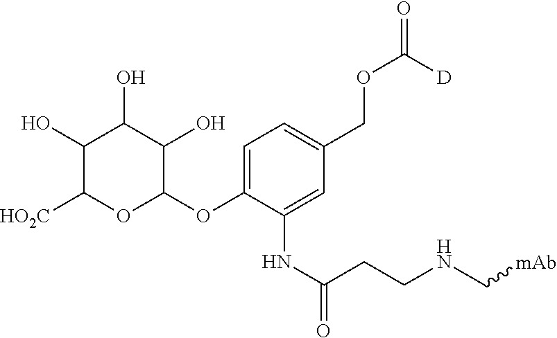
C1=C(OC2C(O)C(O)C(O)C([HO2C])O2)C(NC(CCNC[mAb])=O)=CC(COC([D])=O)=C1
